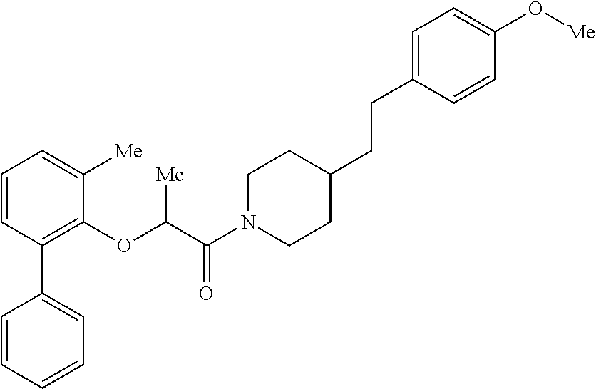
C1=CC(C2=CC=CC=C2)=C(OC(C(N2CCC(CCC3=CC=C(O[Me])C=C3)CC2)=O)[Me])C([Me])=C1
